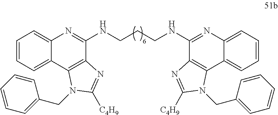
C1=CC=C2C(=C1)N=C(NCCCNC1=NC3=CC=CC=C3C3=C1N=C([C4H9])N3CC1=CC=CC=C1)C1=C2N(CC2=CC=CC=C2)C([C4H9])=N1
